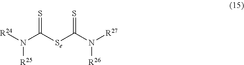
[R24]N(C([Se]C(N([R27])[R26])=S)=S)[R25]
